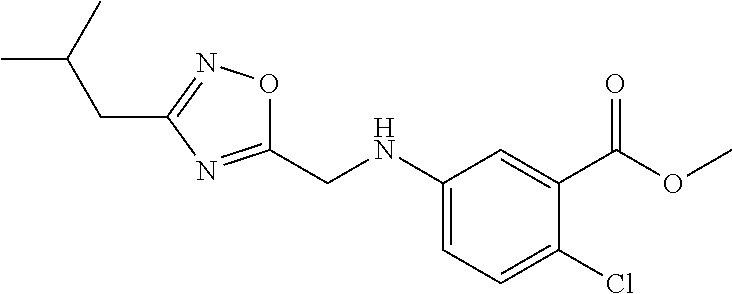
C1(NCC2=NC(CC(C)C)=NO2)=CC=C(Cl)C(C(OC)=O)=C1
